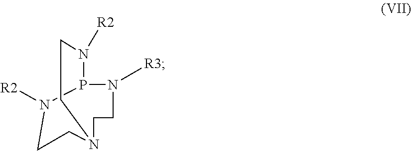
P12N([R2])CCN(CCN1[R2])CCN2[R3]
